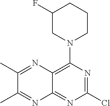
ClC1=NC(N2CCCC(F)C2)=C2C(=N1)N=C(C)C(C)=N2
